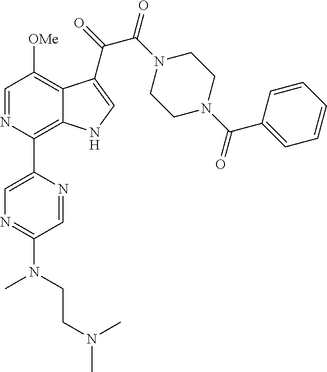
C1(C2=C3C(=C([OMe])C=N2)C(C(=O)C(N2CCN(C(C4=CC=CC=C4)=O)CC2)=O)=CN3)=CN=C(N(C)CCN(C)C)C=N1
